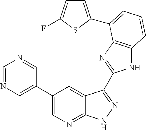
C1(C2=CN=CN=C2)=CN=C2C(=C1)C(C1=NC3=C(N1)C=CC=C3C1=CC=C(F)S1)=NN2
